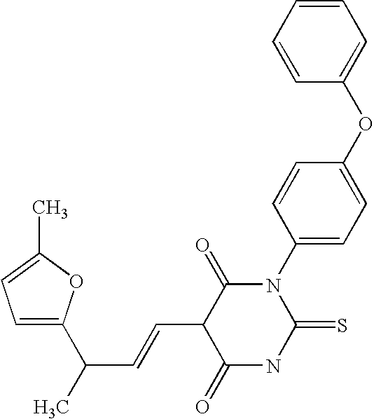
C1=C(C(C)C=CC2C(=O)NC(=S)N(C3=CC=C(OC4=CC=CC=C4)C=C3)C2=O)OC(C)=C1
